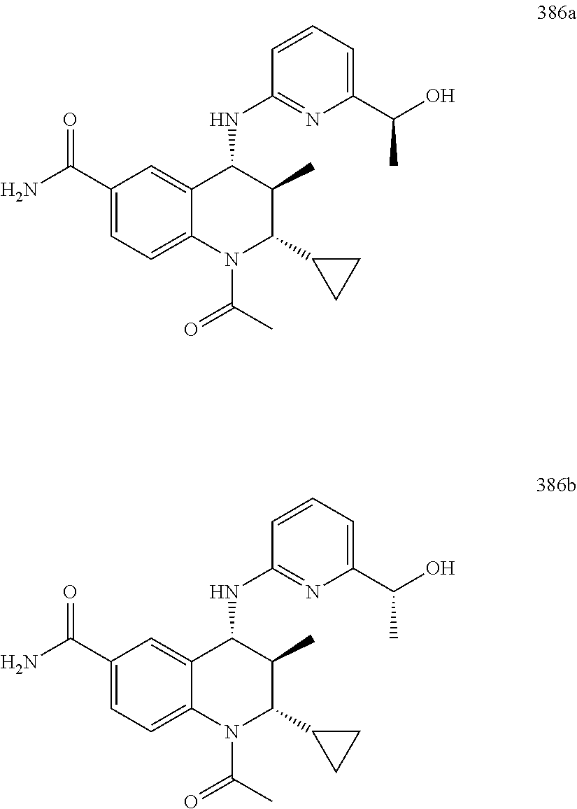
C1(C(N)=O)=CC=C2C(=C1)C(NC1=NC(C(O)C)=CC=C1)C(C)C(C1CC1)N2C(C)=O.C1(C(N)=O)=CC=C2C(=C1)C(NC1=NC(C(O)C)=CC=C1)C(C)C(C1CC1)N2C(C)=O
